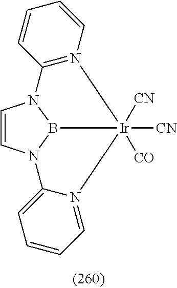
C1=CN2B3N1C1=N(C=CC=C1)[Ir]3([CN])([CO])([CN])N1=CC=CC=C21
